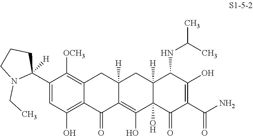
C1(C2([H])CCCN2CC)=CC(O)=C2C(=C1[OCH3])CC1([H])C(=C(O)C3(O)C([H])(C1)C(NC(C)C)C(O)=C(C(N)=O)C3=O)C2=O
